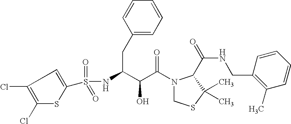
N(C(CC1=CC=CC=C1)C(C(N1CSC(C)(C)C1C(NCC1=C(C)C=CC=C1)=O)=O)O)S(=O)(=O)C1=CC(Cl)=C(Cl)S1
